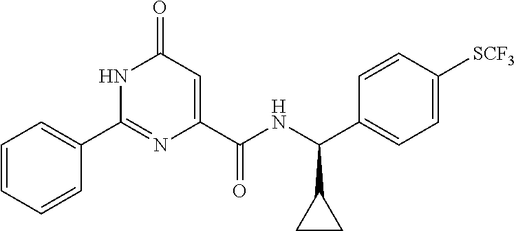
C1(=O)C=C(C(NC(C2=CC=C([SCF3])C=C2)C2CC2)=O)N=C(C2=CC=CC=C2)N1
